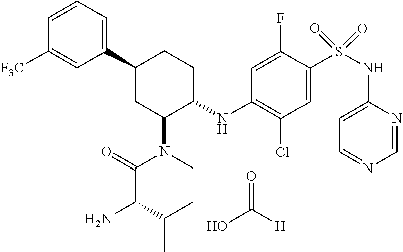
C1=NC(NS(=O)(=O)C2=CC(Cl)=C(NC3CCC(C4=CC=CC([F3C])=C4)CC3N(C(C(N)C(C)C)=O)C)C=C2F)=CC=N1.O=C([H])O
